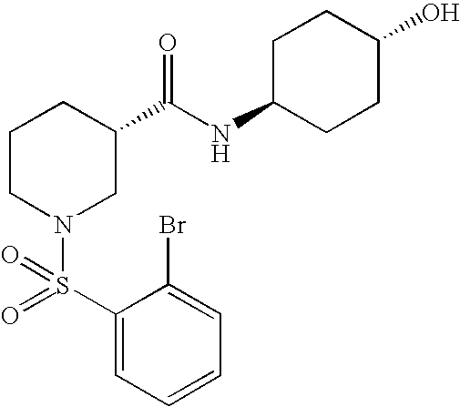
C1=C(Br)C(S(=O)(N2CC(C(NC3CCC(O)CC3)=O)CCC2)=O)=CC=C1
